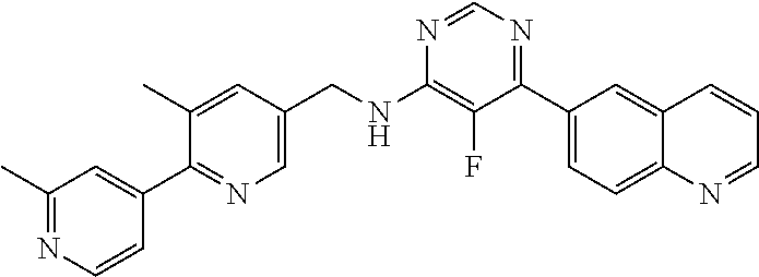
N1=CN=C(C2=CC=C3C(=C2)C=CC=N3)C(F)=C1NCC1=CN=C(C2=CC(C)=NC=C2)C(C)=C1
